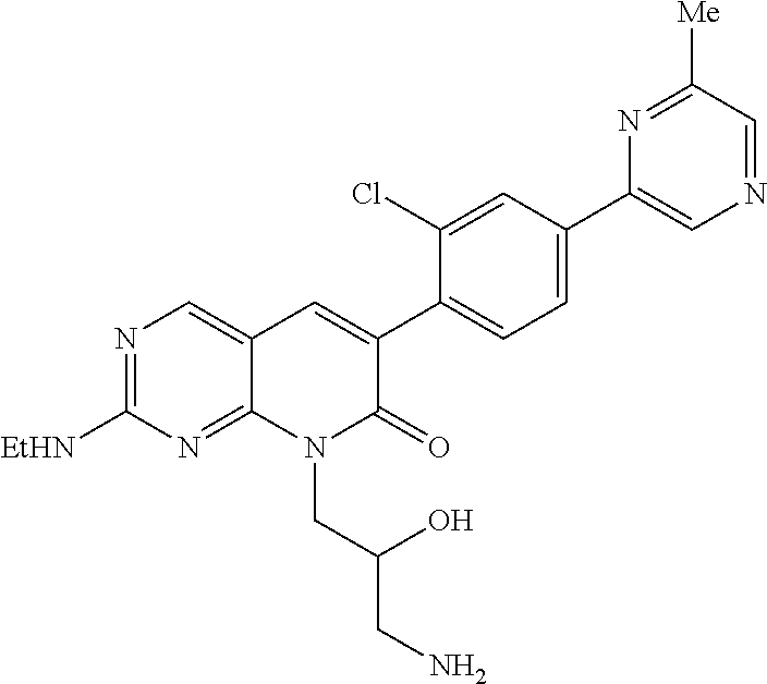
N1=C([EtHN])N=C2C(=C1)C=C(C1=CC=C(C3=CN=CC([Me])=N3)C=C1Cl)C(=O)N2CC(CN)O
